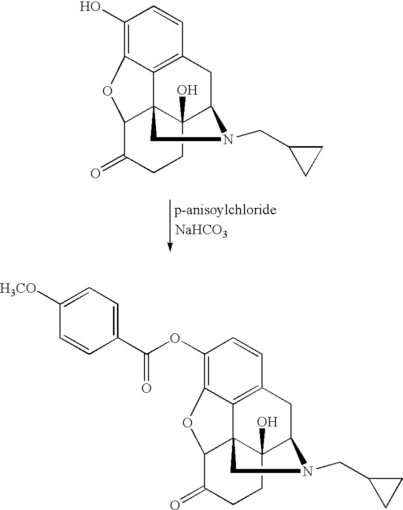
[NaHCO3].C12=C3C=CC(O)=C1OC1C24C(O)(C(C3)N(CC2CC2)C4)CCC1=O.C12=C3C=CC(OC(C4=CC=C([H3CO])C=C4)=O)=C1OC1C24C(O)(C(C3)N(CC2CC2)C4)CCC1=O
